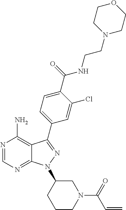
N1=CN=C2C(=C1N)C(C1=CC=C(C(NCCN3CCOCC3)=O)C(Cl)=C1)=NN2C1CCCN(C(C=C)=O)C1
